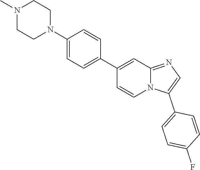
N12C(=NC=C1C1=CC=C(F)C=C1)C=C(C1=CC=C(N3CCN(C)CC3)C=C1)C=C2
